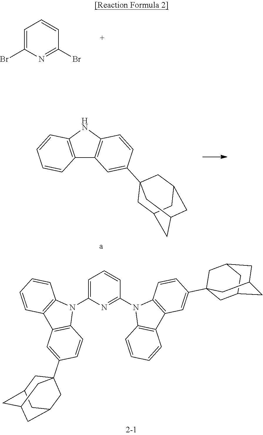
C12=C(NC3=C1C=C(C14CC5CC(CC(C1)C5)C4)C=C3)C=CC=C2.C1=C(Br)N=C(Br)C=C1.C1(N2C3=C(C4=C2C=CC=C4)C=C(C24CC5CC(CC(C2)C5)C4)C=C3)=CC=CC(N2C3=C(C4=C2C=CC=C4)C=C(C24CC5CC(CC(C2)C5)C4)C=C3)=N1
